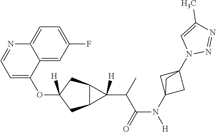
C1=C(OC2([H])CC3C(C2)C3(C(C(N(C23CC(N4N=NC(C)=C4)(C2)C3)[H])=O)C)[H])C2=CC(F)=CC=C2N=C1
